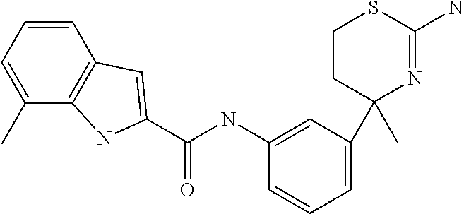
C1(C)(C2=CC=CC(NC(=O)C3=CC4=C(C(C)=CC=C4)N3)=C2)N=C(N)SCC1
